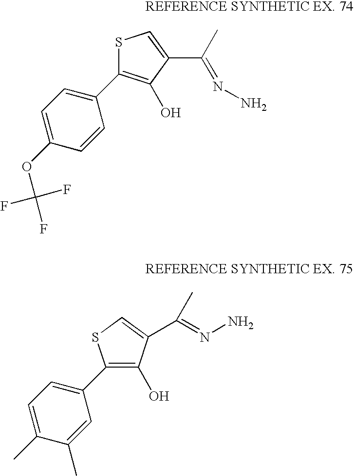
O(C1=CC=C(C2=C(O)C(C(C)=NN)=CS2)C=C1)C(F)(F)F.CC1=CC=C(C2=C(O)C(C(C)=NN)=CS2)C=C1C
